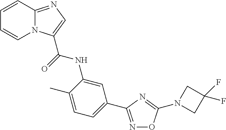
C1=CC2=NC=C(C(=O)NC3=CC(C4=NOC(N5CC(F)(F)C5)=N4)=CC=C3C)N2C=C1
